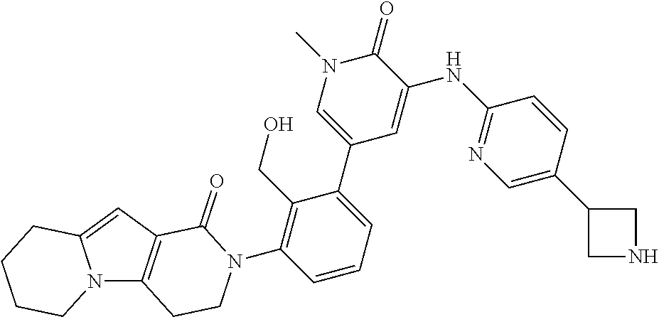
C12=CC3=C(N1CCCC2)CCN(C1=C(CO)C(C2=CN(C)C(=O)C(NC4=NC=C(C5CNC5)C=C4)=C2)=CC=C1)C3=O
